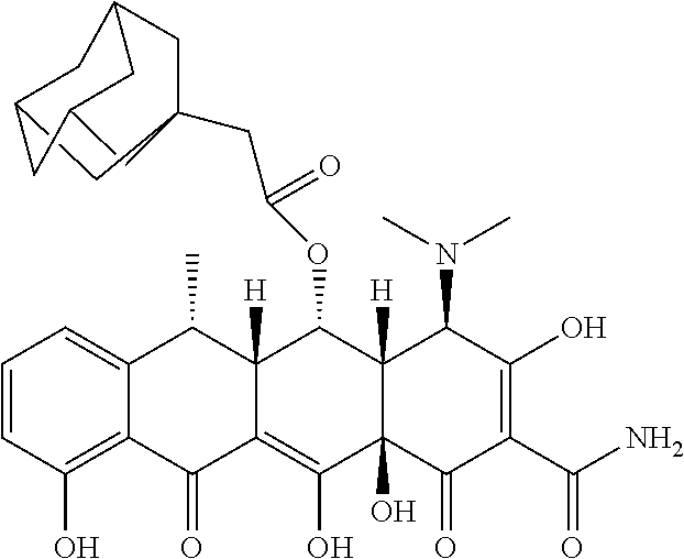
C1=CC(O)=C2C(=C1)C(C)C1([H])C(=C(O)C3(O)C([H])(C1OC(CC14CC5CC(C1)CC(C5)C4)=O)C(N(C)C)C(O)=C(C(N)=O)C3=O)C2=O
